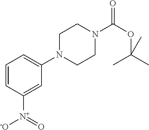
C1=CC([N+](=O)[-O])=CC(N2CCN(C(OC(C)(C)C)=O)CC2)=C1
